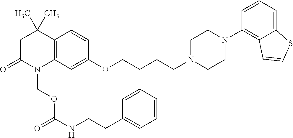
C12=C(C=C(OCCCCN3CCN(C4=C5C(=CC=C4)SC=C5)CC3)C=C1)N(COC(=O)NCCC1=CC=CC=C1)C(=O)CC2(C)C
